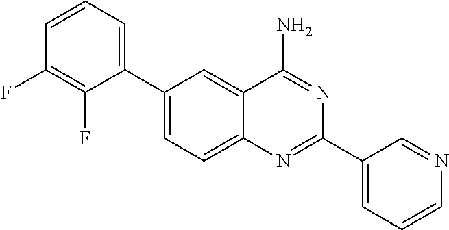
C1(C2=CC=CC(F)=C2F)=CC=C2C(=C1)C(N)=NC(C1=CC=CN=C1)=N2
